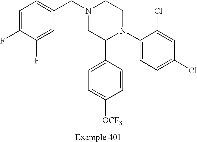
C1=C(F)C(F)=CC(CN2CC(C3=CC=C([OCF3])C=C3)N(C3=CC=C(Cl)C=C3Cl)CC2)=C1
